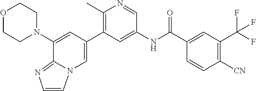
O1CCN(C2=CC(C3=C(C)N=CC(NC(C4=CC(C(F)(F)F)=C([CN])C=C4)=O)=C3)=CN3C=CN=C23)CC1
